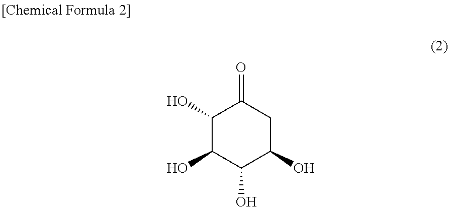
C1(O)C(O)C(O)C(O)CC1=O
